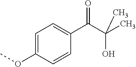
C1=C(OC)C=CC(C(C(C)(O)C)=O)=C1
